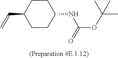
C1C(C=C)CCC(NC(=O)OC(C)(C)C)C1
